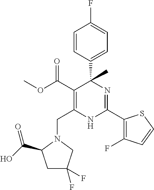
C(C1=C(C(=O)OC)C(C2=CC=C(F)C=C2)(C)N=C(C2=C(F)C=CS2)N1)N1CC(F)(F)CC1C(O)=O
